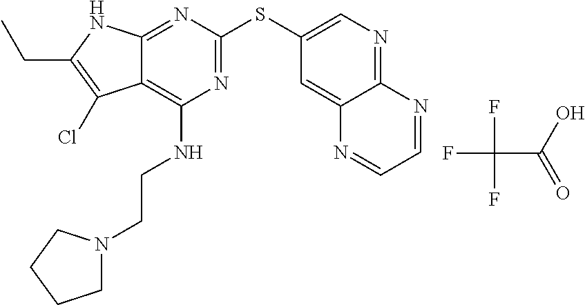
S(C1=NC(NCCN2CCCC2)=C2C(=N1)NC(CC)=C2Cl)C1=CN=C2C(=C1)N=CC=N2.FC(C(O)=O)(F)F
